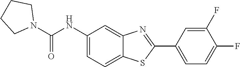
C1(NC(N2CCCC2)=O)=CC=C2C(=C1)N=C(C1=CC=C(F)C(F)=C1)S2
